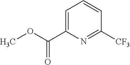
C1=C(C(OC)=O)N=C([CF3])C=C1
